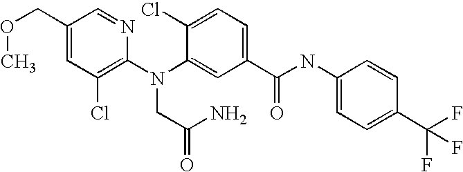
C1(COC)=CC(Cl)=C(N(C2=CC(C(NC3=CC=C(C(F)(F)F)C=C3)=O)=CC=C2Cl)CC(N)=O)N=C1
